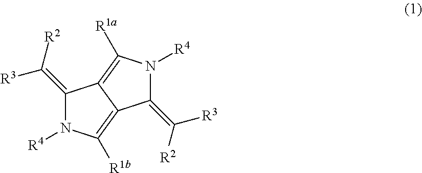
C1(=C([R2])[R3])N([R4])C([R1b])=C2C1=C([R1a])N([R4])C2=C([R3])[R2]
